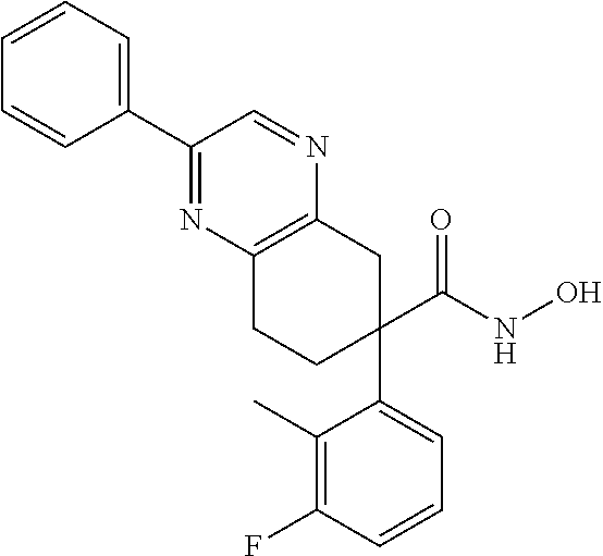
C1(C(NO)=O)(C2=CC=CC(F)=C2C)CC2=C(CC1)N=C(C1=CC=CC=C1)C=N2
